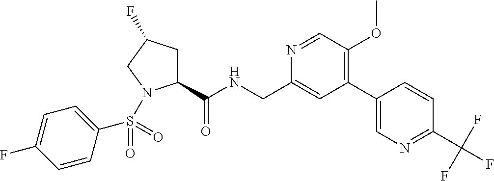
C1(C(NCC2=CC(C3=CN=C(C(F)(F)F)C=C3)=C(OC)C=N2)=O)CC(F)CN1S(C1=CC=C(F)C=C1)(=O)=O
